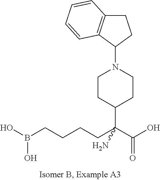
C1(N2CCC(C(CCCCB(O)O)(C(O)=O)N)CC2)CCC2=C1C=CC=C2
